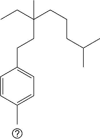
C1=CC(C)=CC=C1CCC(CCCC(C)C)(CC)C
